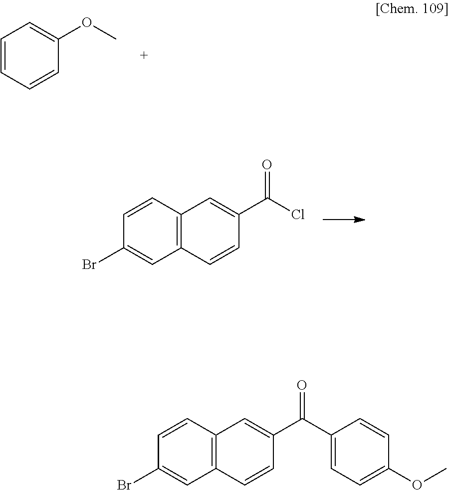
C1=CC=CC(OC)=C1.C1=CC2=C(C=C1Br)C=CC(C(=O)Cl)=C2.C1=CC2=C(C=C1Br)C=CC(C(=O)C1=CC=C(OC)C=C1)=C2
